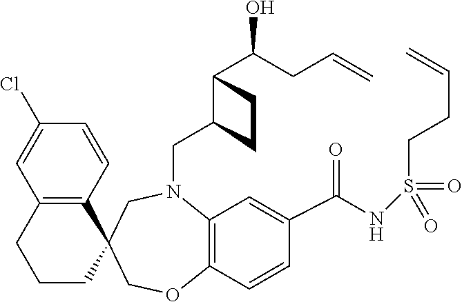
C1(Cl)=CC2=C(C=C1)C1(CCC2)COC2=C(N(CC3C(C(O)CC=C)CC3)C1)C=C(C(NS(=O)(=O)CCC=C)=O)C=C2
